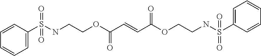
C1=CC=CC=C1S(NCCOC(C=CC(OCCNS(C1=CC=CC=C1)(=O)=O)=O)=O)(=O)=O
